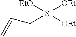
[Si]([OEt])([EtO])([OEt])CC=C
